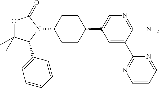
O1C(C)(C)C(C2=CC=CC=C2)N(C2CCC(C3=CN=C(N)C(C4=NC=CC=N4)=C3)CC2)C1=O
